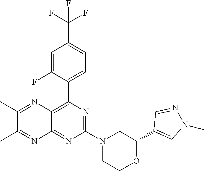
C1(C2=CN(C)N=C2)OCCN(C2=NC(C3=CC=C(C(F)(F)F)C=C3F)=C3C(=N2)N=C(C)C(C)=N3)C1
